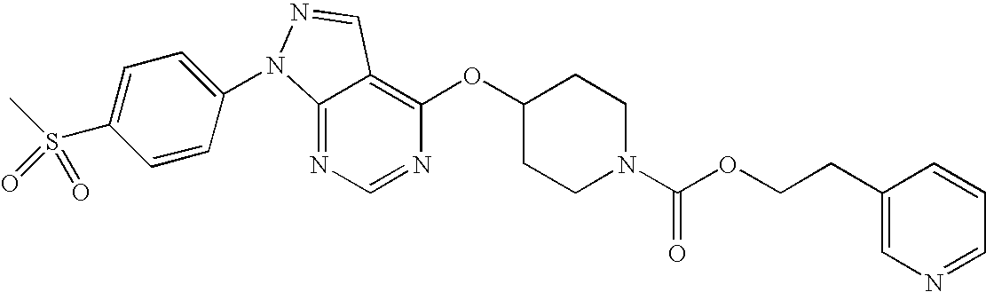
C12=NC=NC(OC3CCN(C(OCCC4=CN=CC=C4)=O)CC3)=C1C=NN2C1=CC=C(S(C)(=O)=O)C=C1
